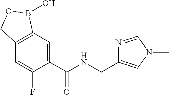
C1=C(C(NCC2=CN(C)C=N2)=O)C(F)=CC2=C1B(O)OC2
